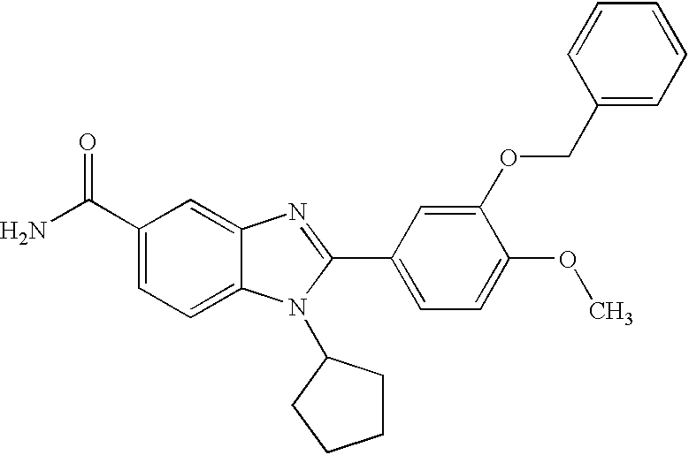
NC(C1=CC=C2C(=C1)N=C(C1=CC=C(OC)C(OCC3=CC=CC=C3)=C1)N2C1CCCC1)=O
